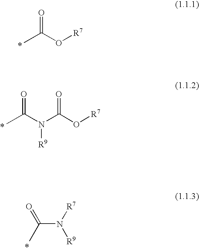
O=C(O[R7])C.*.O=C(N(C(O[R7])=O)[R9])C.*.C(N([R7])[R9])(C)=O.*
